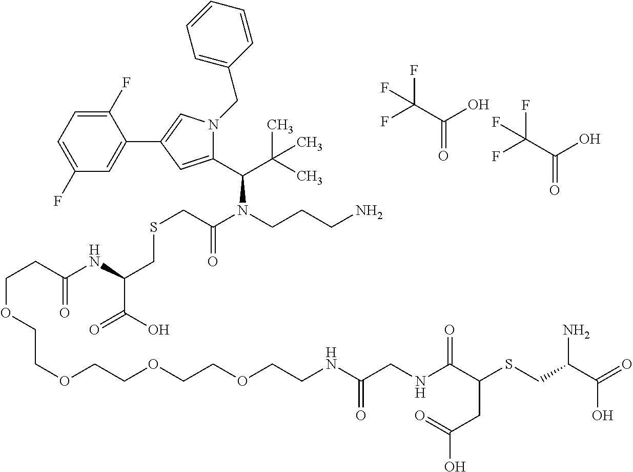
C1(F)=CC=C(F)C=C1C1=CN(CC2=CC=CC=C2)C(C(C(C)(C)C)N(C(=O)CSCC(NC(=O)CCOCCOCCOCCOCCNC(=O)CNC(=O)C(SCC(C(=O)O)N)CC(O)=O)C(=O)O)CCCN)=C1.FC(C(O)=O)(F)F.FC(C(O)=O)(F)F
